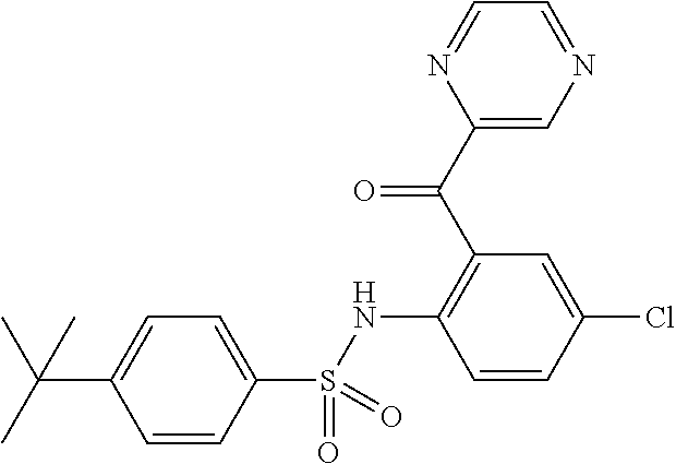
C(C1=CC=C(S(=O)(=O)NC2=C(C(=O)C3=CN=CC=N3)C=C(Cl)C=C2)C=C1)(C)(C)C
